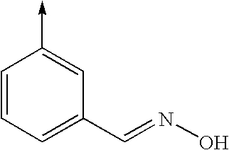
C1=CC=C(C=NO)C=C1->C
